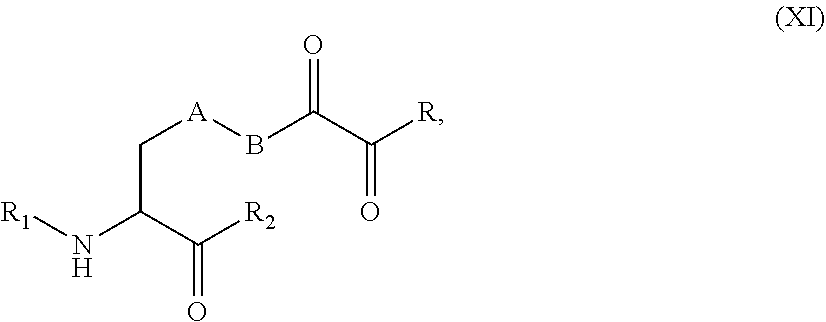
N(C(C([R2])=O)C[A]BC(C([R])=O)=O)[R1]
